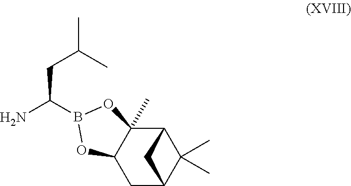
C(C(N)B1OC2(C)C3C(C)(C)C(CC2O1)C3)C(C)C
